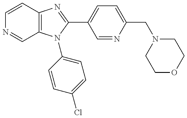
C12=C(N(C3=CC=C(Cl)C=C3)C(C3=CC=C(CN4CCOCC4)N=C3)=N1)C=NC=C2
